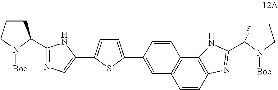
C1=C(C2=CC3=C(C=C2)C2=C(C=C3)N=C(C3CCCN3[Boc])N2)SC(C2=CN=C(C3N([Boc])CCC3)N2)=C1
